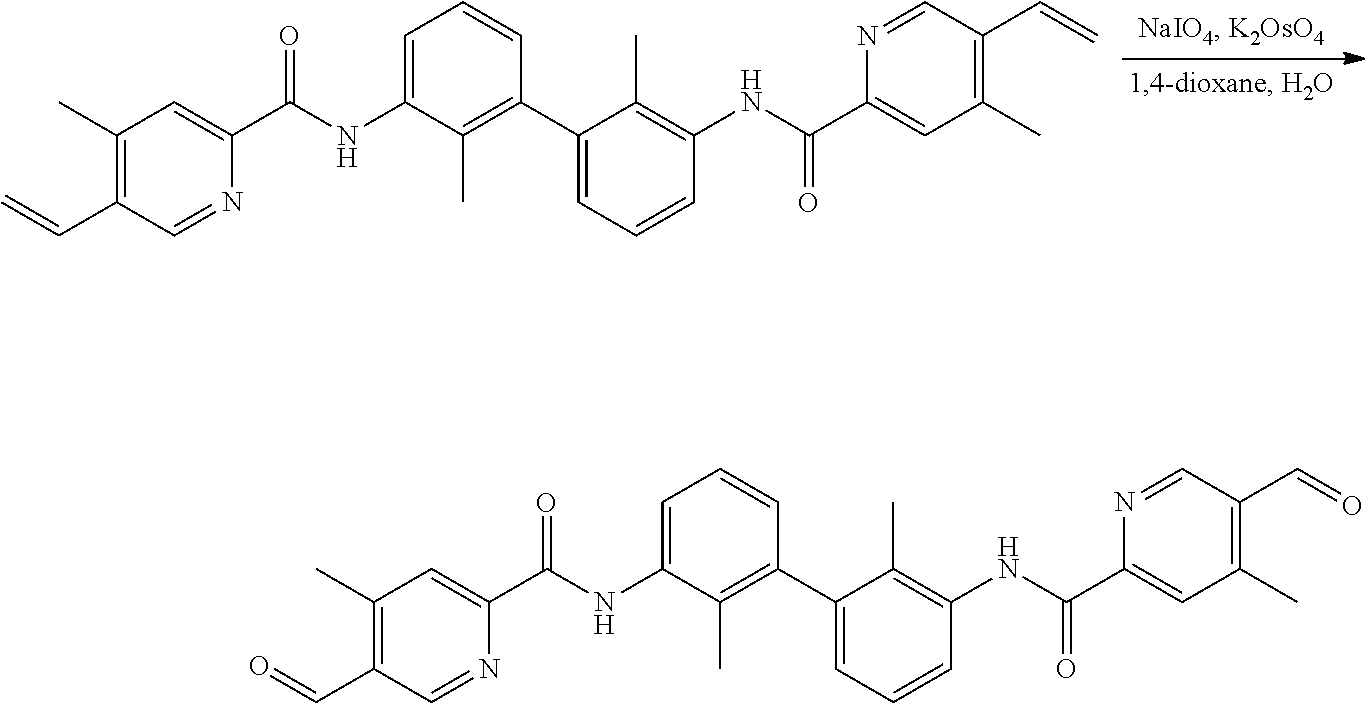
N1=CC(C=C)=C(C)C=C1C(NC1=C(C)C(C2=C(C)C(NC(C3=CC(C)=C(C=C)C=N3)=O)=CC=C2)=CC=C1)=O.N1=CC(C=O)=C(C)C=C1C(NC1=C(C)C(C2=C(C)C(NC(C3=CC(C)=C(C=O)C=N3)=O)=CC=C2)=CC=C1)=O
